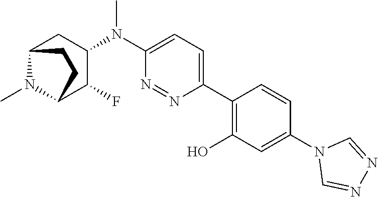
C12N(C)C(C(F)C(N(C3=CC=C(C4=C(O)C=C(N5C=NN=C5)C=C4)N=N3)C)C1)CC2
